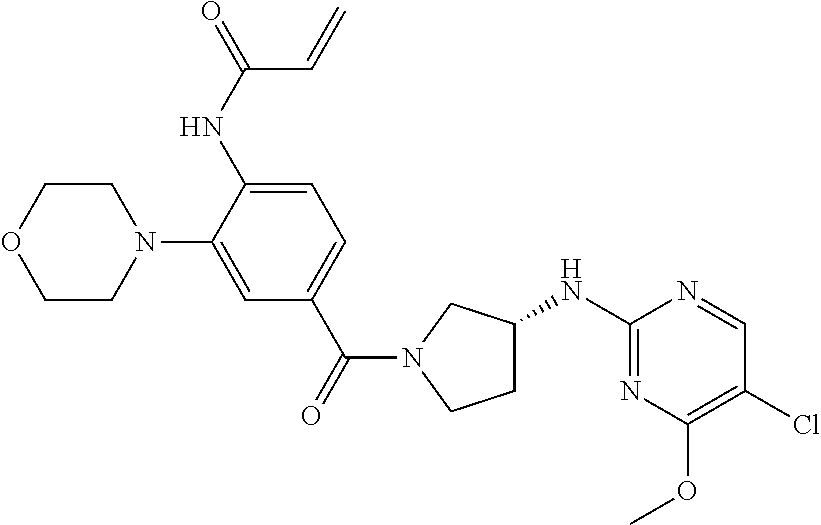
C1COCCN1C1=CC(C(=O)N2CCC(NC3=NC(OC)=C(Cl)C=N3)C2)=CC=C1NC(=O)C=C
